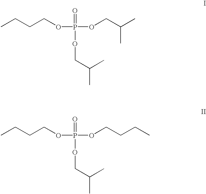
CCCCOP(=O)(OCC(C)C)OCC(C)C.CCCCOP(=O)(OCC(C)C)OCCCC
